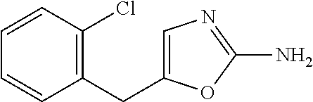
C1=CC(CC2=CN=C(N)O2)=C(Cl)C=C1
